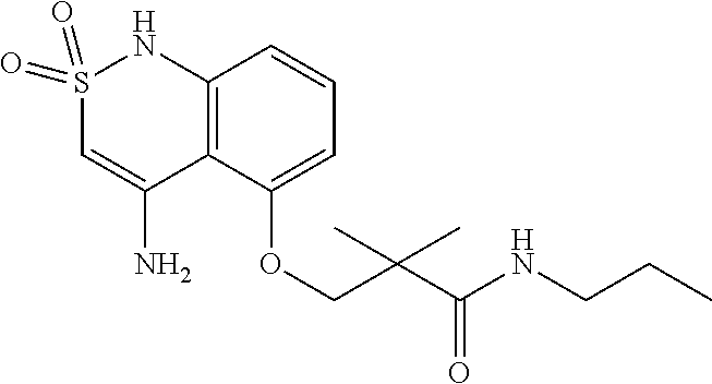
S1(=O)(=O)C=C(N)C2=C(N1)C=CC=C2OCC(C(NCCC)=O)(C)C
